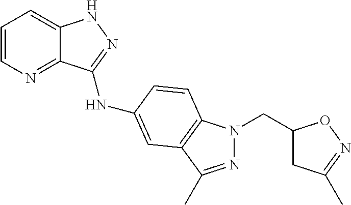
C1=CN=C2C(=C1)NN=C2NC1=CC2=C(N(CC3CC(C)=NO3)N=C2C)C=C1
